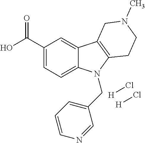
C1(C(O)=O)=CC=C2C(=C1)C1=C(N2CC2=CC=CN=C2)CCN(C)C1.[H]Cl.[H]Cl
